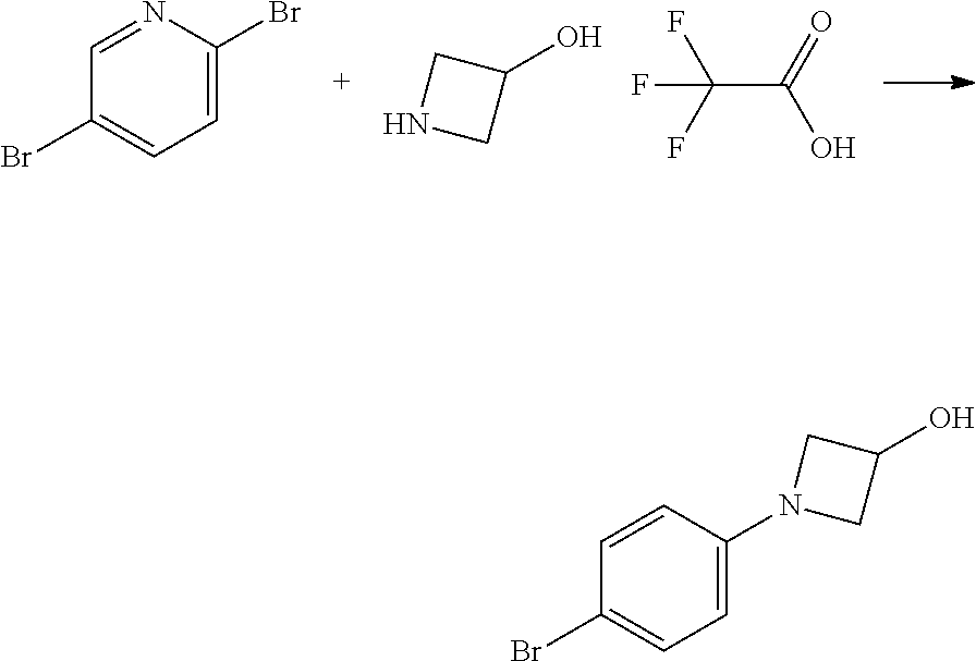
C1(O)CNC1.C(C(=O)O)(F)(F)F.C1=NC(Br)=CC=C1Br.C1=CC(N2CC(O)C2)=CC=C1Br
